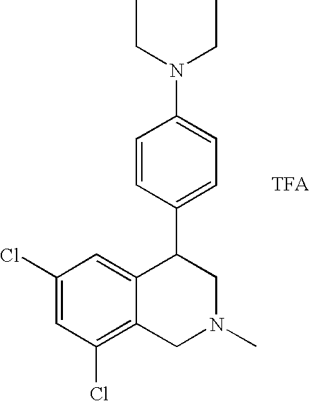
CCN(CC)C1=CC=C(C2C3=CC(Cl)=CC(Cl)=C3CN(C)C2)C=C1
